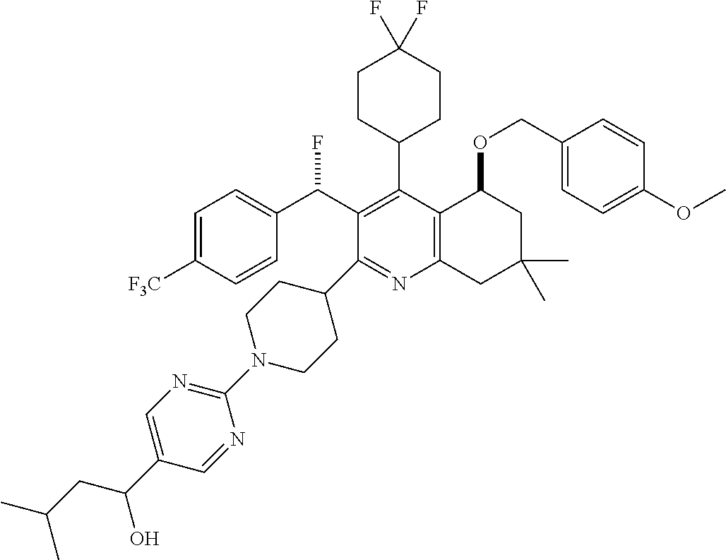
C1=C([F3C])C=CC(C(C2=C(C3CCC(F)(F)CC3)C3=C(N=C2C2CCN(C4=NC=C(C(CC(C)C)O)C=N4)CC2)CC(C)(C)CC3OCC2=CC=C(OC)C=C2)F)=C1
